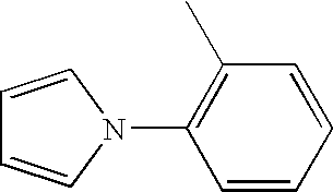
C1=CC=CC(C)=C1N1C=CC=C1
